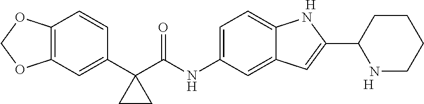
C12=C(C=C(C3(C(NC4=CC=C5C(=C4)C=C(C4NCCCC4)N5)=O)CC3)C=C1)OCO2.[H].[H]
